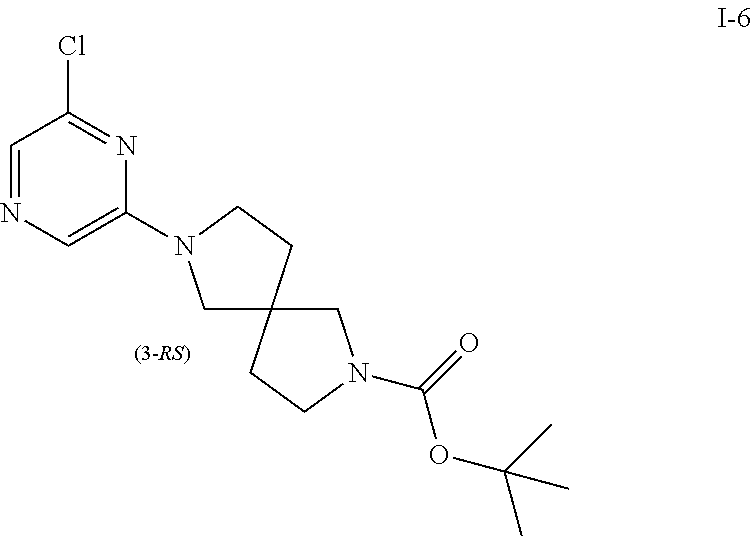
C1N(C(=O)OC(C)(C)C)CCC12CN(C1=CN=CC(Cl)=N1)CC2
